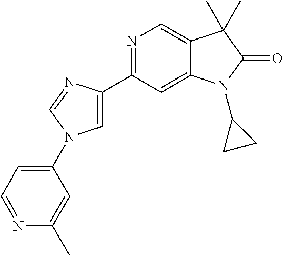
C1(N2C=C(C3=NC=C4C(=C3)N(C3CC3)C(=O)C4(C)C)N=C2)=CC=NC(C)=C1
